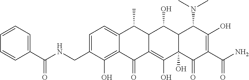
C1=C(CNC(C2=CC=CC=C2)=O)C(O)=C2C(=C1)C(C)C1C(=C(O)C3(O)C(C1O)C(N(C)C)C(O)=C(C(N)=O)C3=O)C2=O
